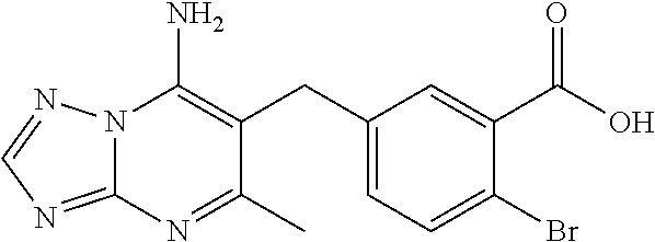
N12C(=NC=N1)N=C(C)C(CC1=CC=C(Br)C(C(O)=O)=C1)=C2N
